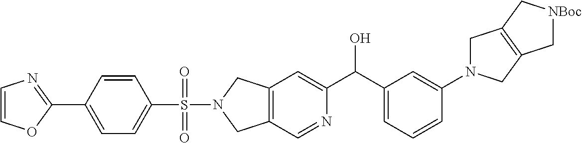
C12=C(C=NC(C(C3=CC=CC(N4CC5=C(C4)C[NBoc]C5)=C3)O)=C1)CN(S(C1=CC=C(C3=NC=CO3)C=C1)(=O)=O)C2
